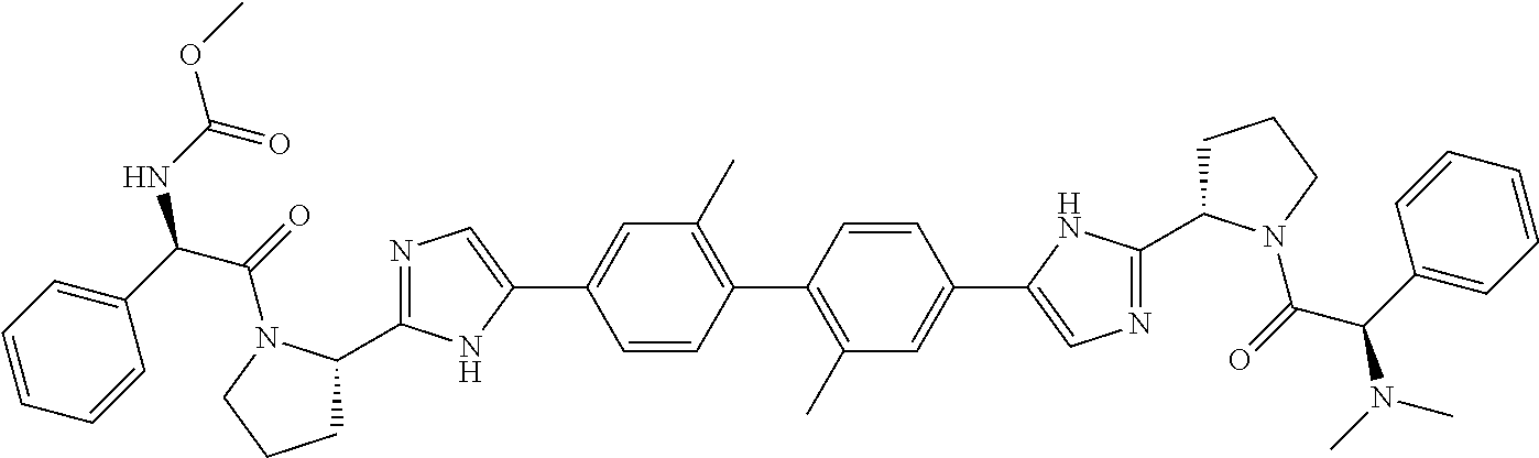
N1=C(C2CCCN2C(=O)C(C2=CC=CC=C2)NC(=O)OC)NC(C2=CC(C)=C(C3=C(C)C=C(C4=CN=C(C5CCCN5C(=O)C(C5=CC=CC=C5)N(C)C)N4)C=C3)C=C2)=C1
